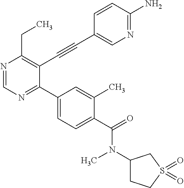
N1=CN=C(C2=CC=C(C(=O)N(C)C3CCS(=O)(=O)C3)C(C)=C2)C(C#CC2=CN=C(N)C=C2)=C1CC
